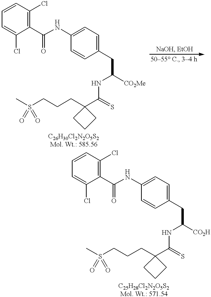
CS(CCCC1(C(NC(CC2=CC=C(NC(C3=C(Cl)C=CC=C3Cl)=O)C=C2)[CO2Me])=S)CCC1)(=O)=O.CS(CCCC1(C(NC(CC2=CC=C(NC(C3=C(Cl)C=CC=C3Cl)=O)C=C2)[CO2H])=S)CCC1)(=O)=O
